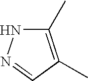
C1(C)=C(C)C=NN1
